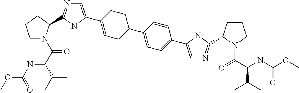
C1=C(C2=CCC(C3=CC=C(C4=CN=C(C5CCCN5C(C(NC(OC)=O)C(C)C)=O)N4)C=C3)CC2)NC(C2N(C(C(C(C)C)NC(OC)=O)=O)CCC2)=N1
